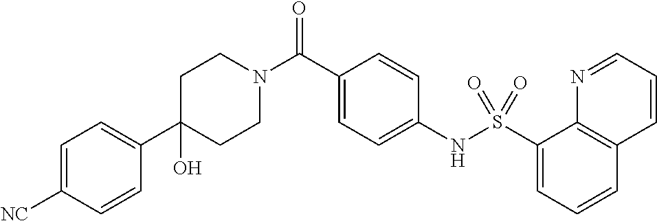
C1(C2=CC=C([NC])C=C2)(O)CCN(C(C2=CC=C(NS(C3=CC=CC4=C3N=CC=C4)(=O)=O)C=C2)=O)CC1
